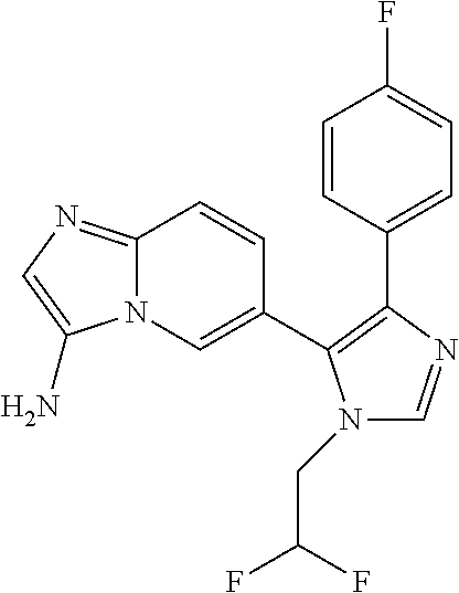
C12=NC=C(N)N1C=C(C1=C(C3=CC=C(F)C=C3)N=CN1CC(F)F)C=C2
